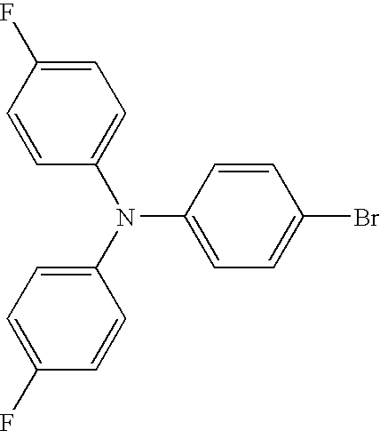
C1=CC(N(C2=CC=C(F)C=C2)C2=CC=C(Br)C=C2)=CC=C1F
